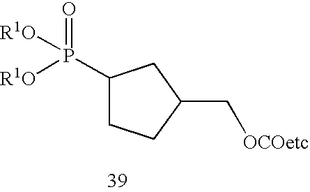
C1(P(=O)([R1O])[R1O])CCC(C[OCOetc])C1
